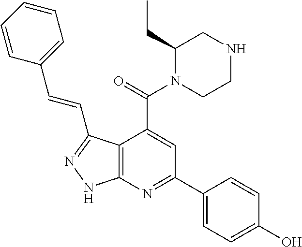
C1=CC=CC(C=CC2=NNC3=C2C(C(=O)N2CCNCC2CC)=CC(C2=CC=C(O)C=C2)=N3)=C1
